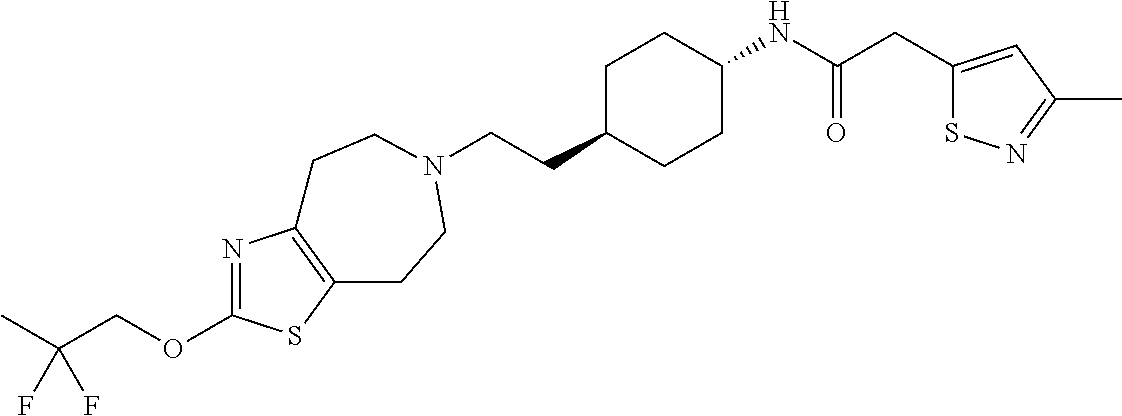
N1=C(OCC(C)(F)F)SC2=C1CCN(CCC1CCC(NC(CC3=CC(C)=NS3)=O)CC1)CC2
